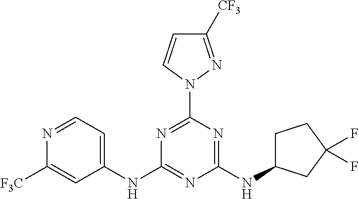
N1=C(N2C=CC([CF3])=N2)N=C(NC2CCC(F)(F)C2)N=C1NC1=CC=NC([F3C])=C1
